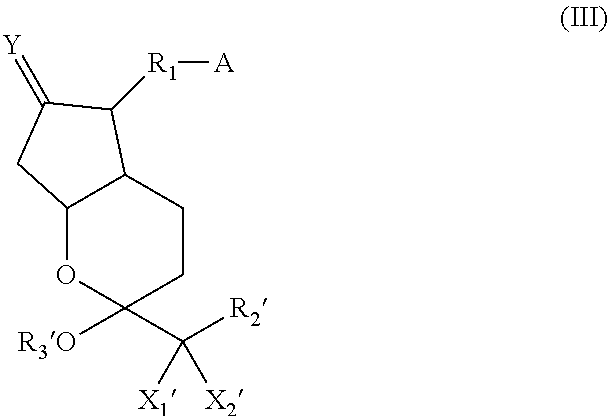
C12OC([R3O])(C([R2])([X1])[X2])CCC1C([R1][A])C(=[Y])C2
